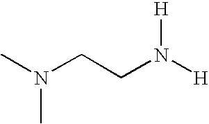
CN(C)CCN([H])[H]
